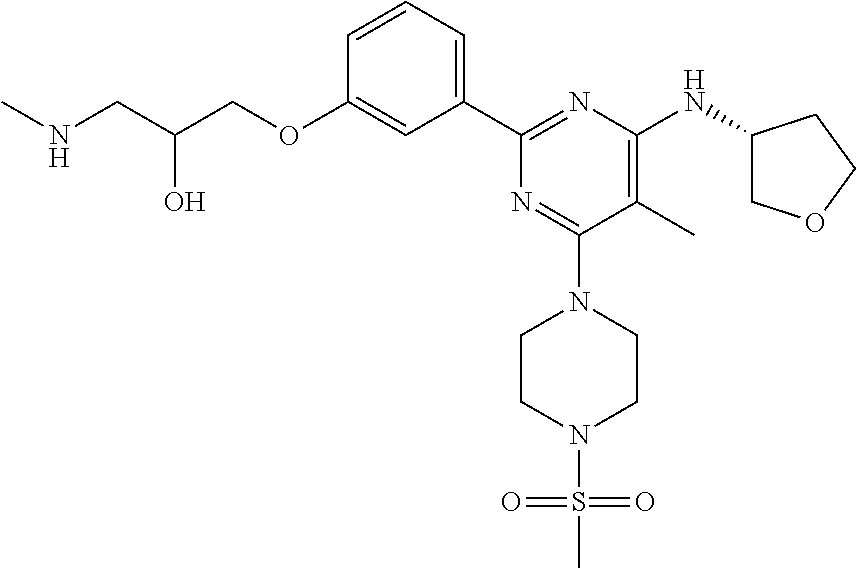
C1=CC=C(C2=NC(NC3COCC3)=C(C)C(N3CCN(S(=O)(C)=O)CC3)=N2)C=C1OCC(CNC)O
